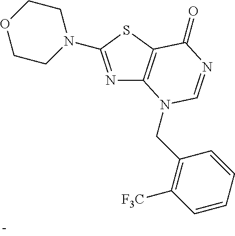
N1=C(N2CCOCC2)SC2=C1N(CC1=C([F3C])C=CC=C1)C=NC2=O
